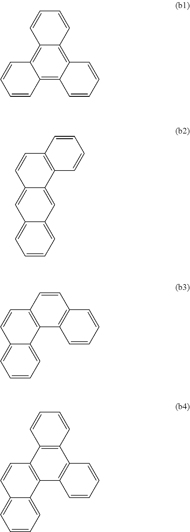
C12=C3C(=C4C(=C1C=CC=C2)C=CC=C4)C=CC=C3.C12=CC=CC=C1C=C1C(=C2)C=CC2=C1C=CC=C2.C1=CC=C2C(=C1)C=CC1=C2C2=C(C=C1)C=CC=C2.C1=CC=C2C(=C1)C=CC1=C2C2=C(C3=C1C=CC=C3)C=CC=C2
